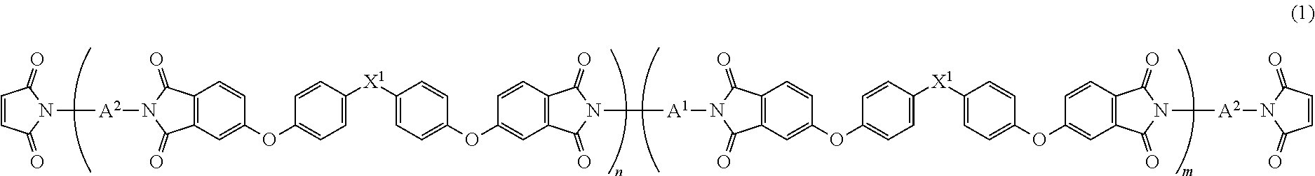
C12=C(C(=O)N([A2]N3C(=O)C=CC3=O)C1=O)C=CC(OC1=CC=C([X1]C3=CC=C(OC4=CC5=C(C=C4)C(=O)N([A1]N4C(=O)C6=C(C4=O)C=CC(OC4=CC=C([X1]C7=CC=C(OC8=CC9=C(C=C8)C(=O)N([A2]N8C(=O)C=CC8=O)C9=O)C=C7)C=C4)=C6)C5=O)C=C3)C=C1)=C2
